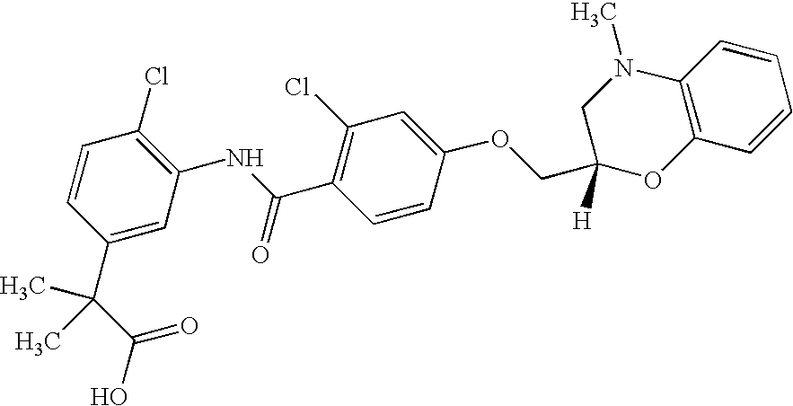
C1(C(C(O)=O)(C)C)=CC(NC(C2=C(Cl)C=C(OCC3([H])OC4=C(N(C)C3)C=CC=C4)C=C2)=O)=C(Cl)C=C1
